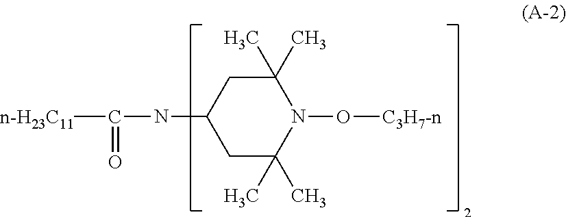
C1(C)(C)CC(NC([n-H23C11])=O)CC(C)(C)N1O[C3H7-n]
